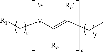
C([Rb])([V](C[R1]):[W])=C(CC)[Rb]
